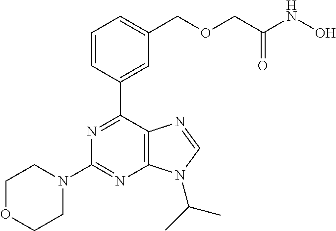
C1=CC(C2=NC(N3CCOCC3)=NC3=C2N=CN3C(C)C)=CC(COCC(NO)=O)=C1
